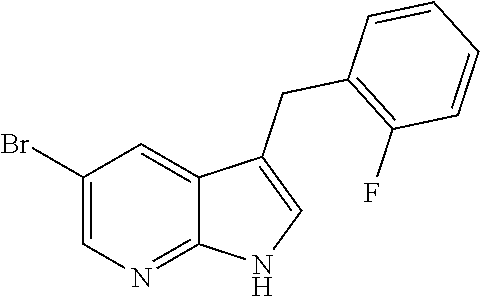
C1(Br)=CN=C2C(=C1)C(CC1=C(F)C=CC=C1)=CN2
